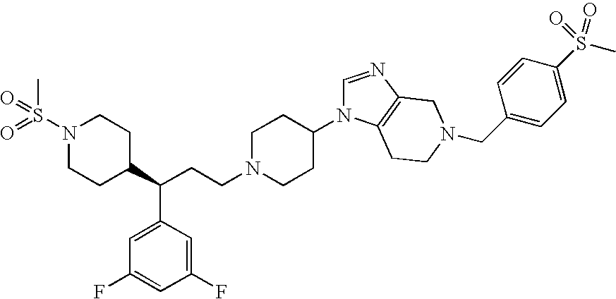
O=S(N1CCC(C(CCN2CCC(N3C=NC4=C3CCN(CC3=CC=C(S(=O)(C)=O)C=C3)C4)CC2)C2=CC(F)=CC(F)=C2)CC1)(=O)C
